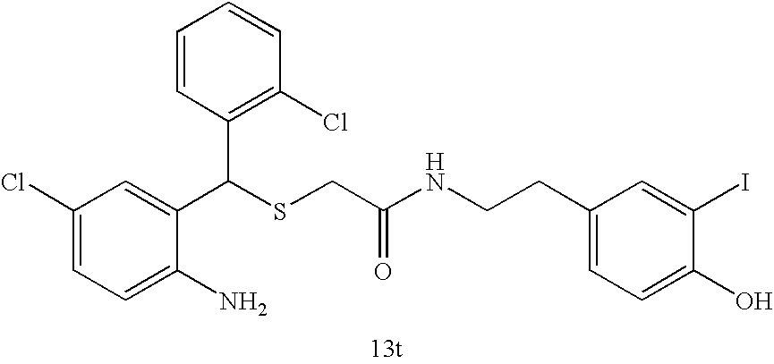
C1=C(N)C(C(SCC(=O)NCCC2=CC=C(O)C(I)=C2)C2=C(Cl)C=CC=C2)=CC(Cl)=C1
